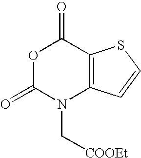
O1C(=O)N(C[COOEt])C2=C(C1=O)SC=C2
